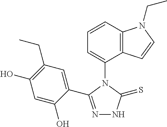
C1=CC2=C(C(N3C(C4=CC(CC)=C(O)C=C4O)=NNC3=S)=C1)C=CN2CC
